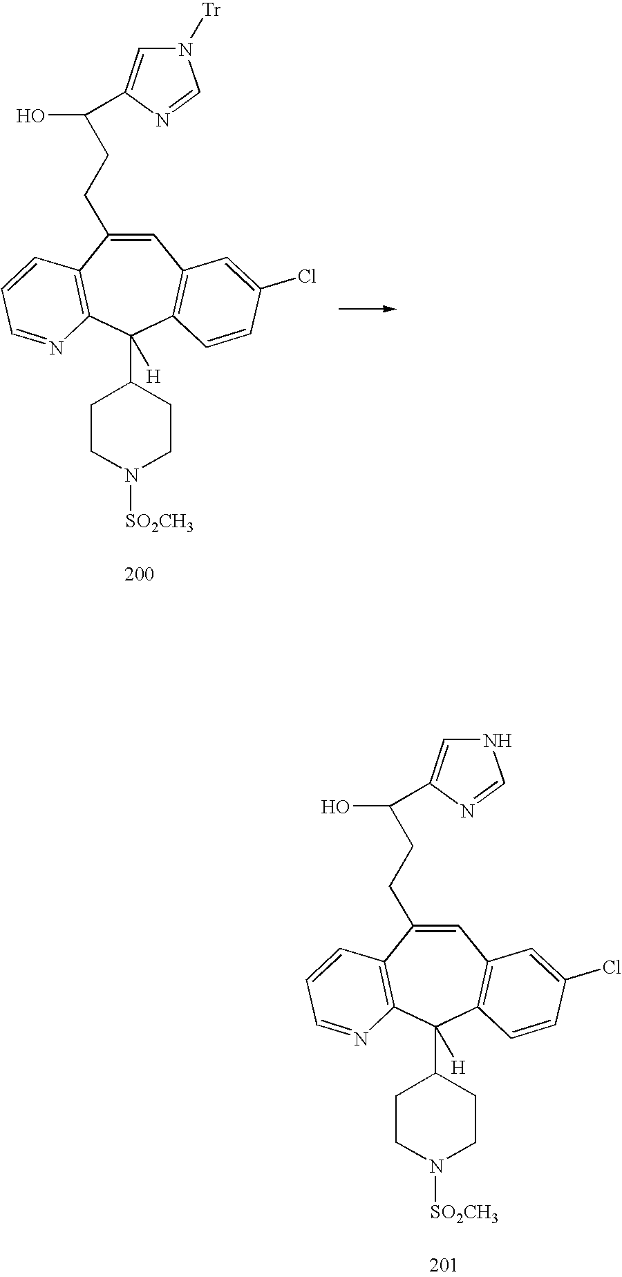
C1=C(CCC(C2=CNC=N2)O)C2=C(C(C3CCN([SO2CH3])CC3)([H])C3=C1C=C(Cl)C=C3)N=CC=C2.C1=C(CCC(C2=CN([Tr])C=N2)O)C2=C(C(C3CCN([SO2CH3])CC3)([H])C3=C1C=C(Cl)C=C3)N=CC=C2
